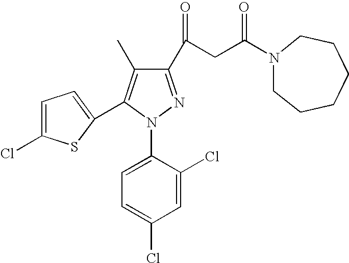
C1=C(Cl)C(N2N=C(C(CC(N3CCCCCC3)=O)=O)C(C)=C2C2=CC=C(Cl)S2)=CC=C1Cl
